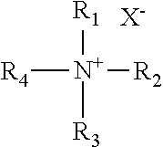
[R1][N+]([R3])([R4])[R2].[X-]
